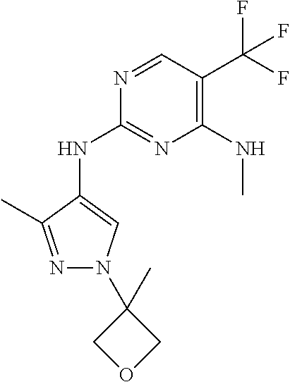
N1=C(C)C(NC2=NC(NC)=C(C(F)(F)F)C=N2)=CN1C1(C)COC1
